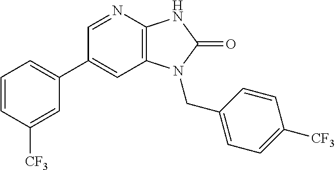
C1(C2=CC=CC([CF3])=C2)=CC2=C(N=C1)NC(=O)N2CC1=CC=C([CF3])C=C1
